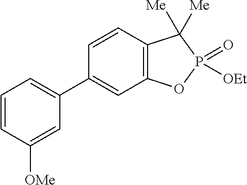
C1(C2=CC=CC([OMe])=C2)=CC2=C(C=C1)C([Me])([Me])P(=O)([OEt])O2
